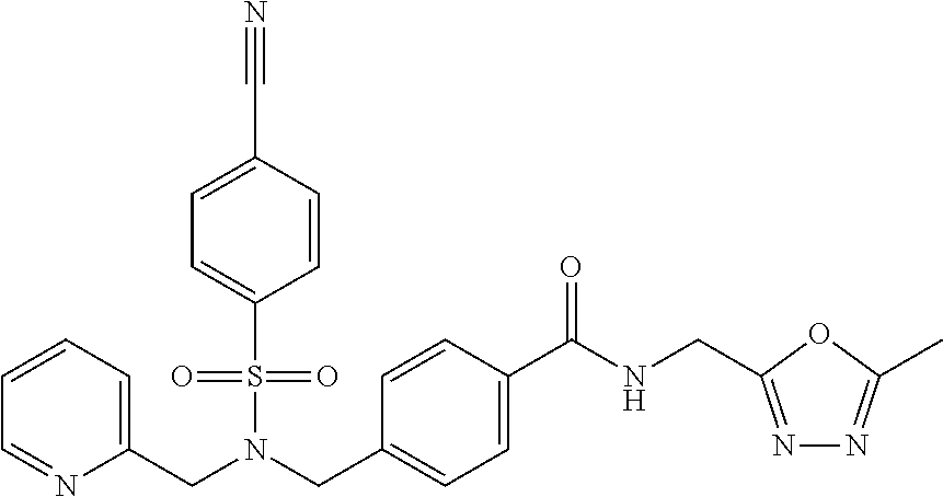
C(N(CC1=CC=C(C(NCC2=NN=C(C)O2)=O)C=C1)S(=O)(=O)C1=CC=C(C#N)C=C1)C1=CC=CC=N1
